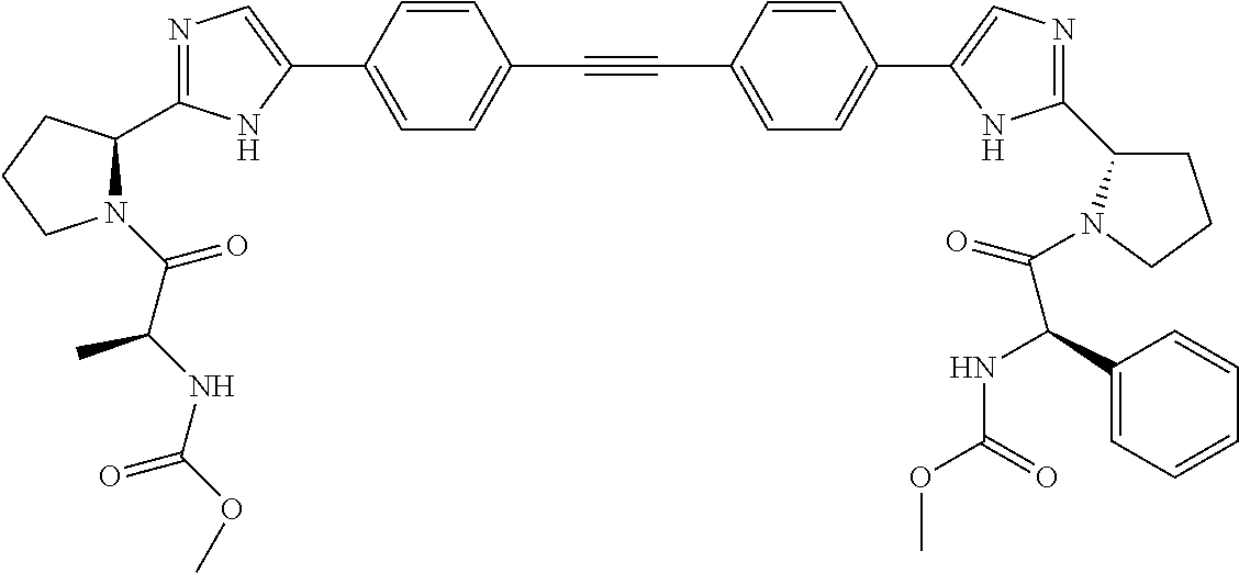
N1=C(C2N(C(C(NC(=O)OC)C)=O)CCC2)NC(C2=CC=C(C#CC3=CC=C(C4=CN=C(C5CCCN5C(=O)C(NC(OC)=O)C5=CC=CC=C5)N4)C=C3)C=C2)=C1
